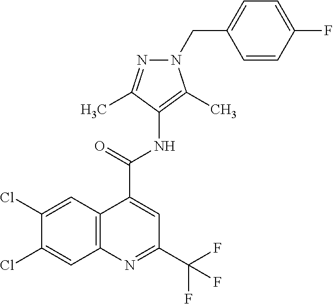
C12=C(N=C(C(F)(F)F)C=C1C(=O)NC1=C(C)N(CC3=CC=C(F)C=C3)N=C1C)C=C(Cl)C(Cl)=C2
